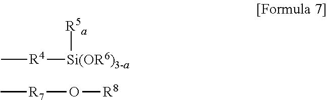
[R5a][Si(OR6)3-a][R4]C.O([R8])[R7]C
